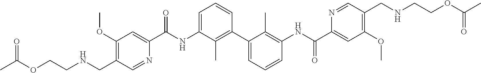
C1(OC)=C(CNCCOC(C)=O)C=NC(C(NC2=CC=CC(C3=CC=CC(NC(C4=CC(OC)=C(CNCCOC(C)=O)C=N4)=O)=C3C)=C2C)=O)=C1
